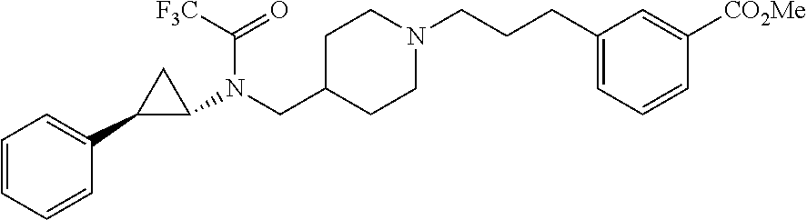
C1=CC=CC(C2C(N(CC3CCN(CCCC4=CC=CC([CO2Me])=C4)CC3)C([F3C])=O)C2)=C1
